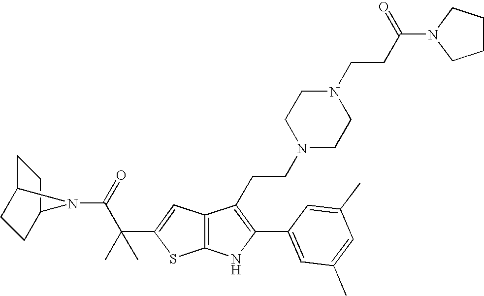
C1C2CCC(C1)N2C(=O)C(C1=CC2=C(S1)NC(C1=CC(C)=CC(C)=C1)=C2CCN1CCN(CCC(N2CCCC2)=O)CC1)(C)C
